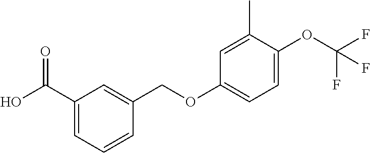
C1(C(O)=O)=CC=CC(COC2=CC=C(OC(F)(F)F)C(C)=C2)=C1
